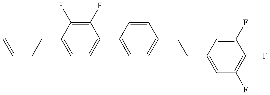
C1=C(CCC=C)C(F)=C(F)C(C2=CC=C(CCC3=CC(F)=C(F)C(F)=C3)C=C2)=C1
